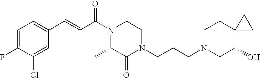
C1=C(F)C(Cl)=CC(C=CC(N2CCN(CCCN3CC(O)C4(CC3)CC4)C(=O)C2C)=O)=C1
